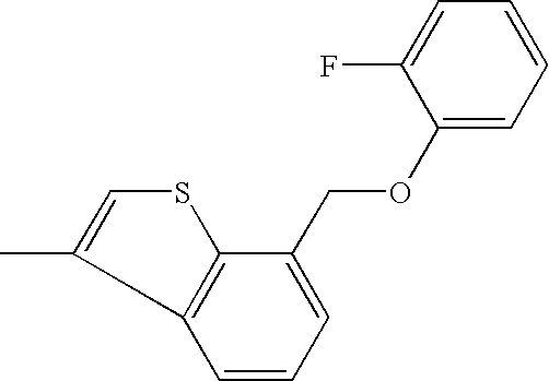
O(CC1=CC=CC2=C1SC=C2C)C1=CC=CC=C1F
